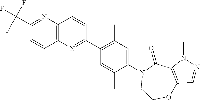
C1(C(F)(F)F)=NC2=C(N=C(C3=C(C)C=C(N4CCOC5=C(C4=O)N(C)N=C5)C(C)=C3)C=C2)C=C1
